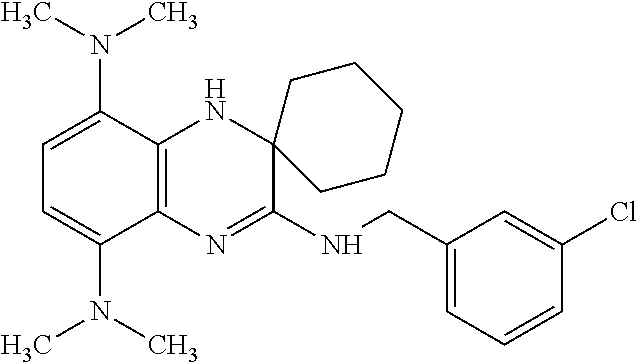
C1=C(N(C)C)C2=C(C(N(C)C)=C1)N=C(NCC1=CC=CC(Cl)=C1)C1(N2)CCCCC1
